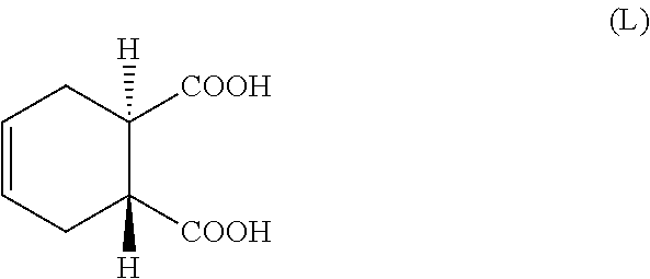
C1=CCC([COOH])([H])C([COOH])([H])C1
